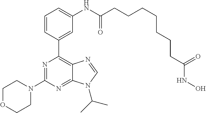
C1=CC(C2=C3C(=NC(N4CCOCC4)=N2)N(C(C)C)C=N3)=CC(NC(CCCCCCCC(NO)=O)=O)=C1
